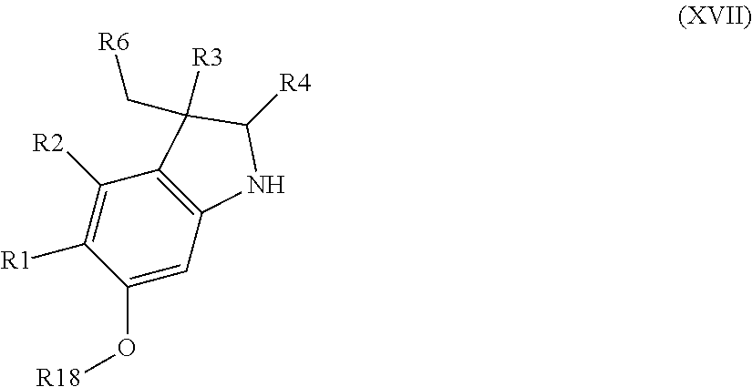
C1(O[R18])=CC2=C(C([R2])=C1[R1])C([R3])(C[R6])C([R4])N2
